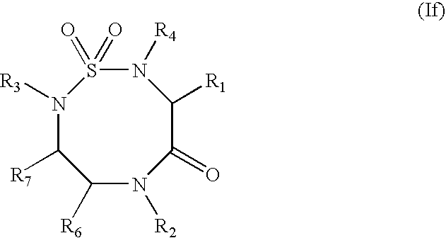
N1([R4])S(=O)(=O)N([R3])C([R7])C([R6])N([R2])C(=O)C1[R1]
